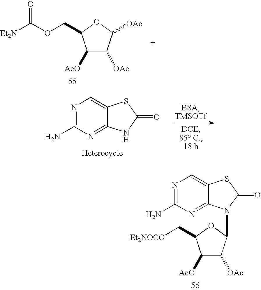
N1=C(N)N=C2C(=C1)SC(=O)N2C1C([OAc])C([AcO])C(C[Et2NOCO])O1.C1([AcO])C([OAc])C([OAc])OC1COC([Et2N])=O.N1=C(N)N=C2C(=C1)SC(=O)N2
